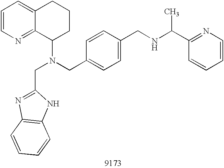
C1=CN=C2C(=C1)CCCC2N(CC1=CC=C(CNC(C2=NC=CC=C2)C)C=C1)CC1=NC2=C(N1)C=CC=C2
